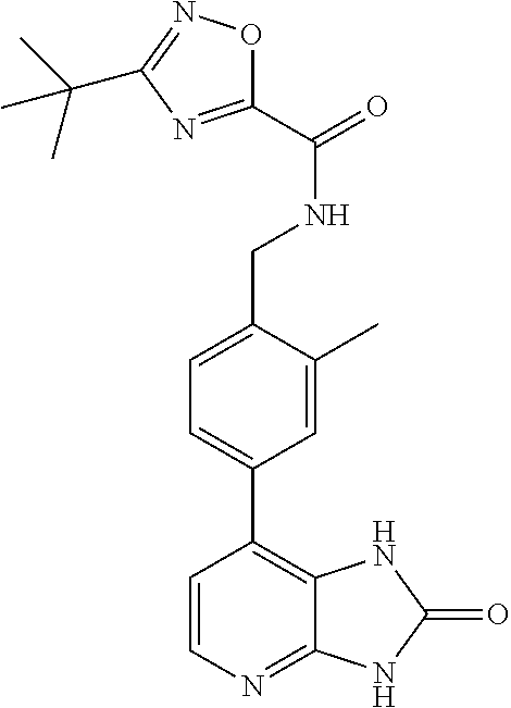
C1=C(C)C(CNC(=O)C2=NC(C(C)(C)C)=NO2)=CC=C1C1=C2C(=NC=C1)NC(=O)N2
